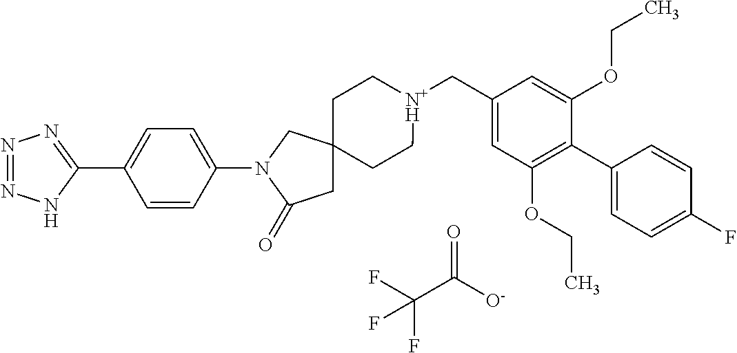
FC(C([O-])=O)(F)F.C1C[N+H](CC2=CC(OCC)=C(C3=CC=C(F)C=C3)C(OCC)=C2)CCC12CC(=O)N(C1=CC=C(C3=NN=NN3)C=C1)C2
